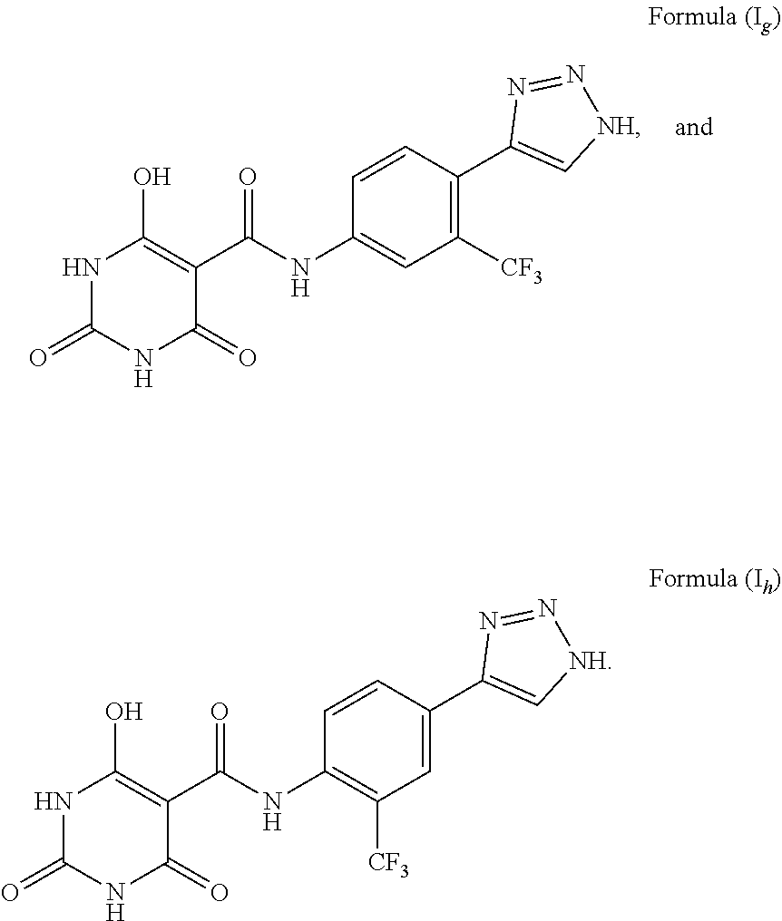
C1=CC(NC(C2=C(O)NC(=O)NC2=O)=O)=CC([CF3])=C1C1=C[NH]N=N1.C1=CC(NC(C2=C(O)NC(=O)NC2=O)=O)=C([CF3])C=C1C1=C[NH]N=N1
